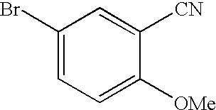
C1(Br)=CC=C([OMe])C([CN])=C1
